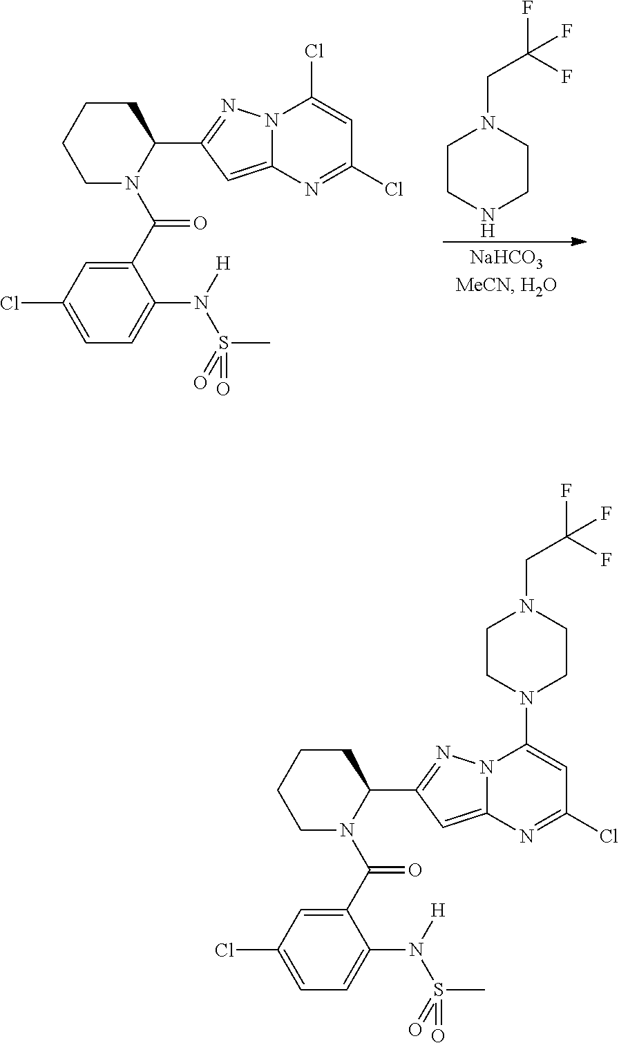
C1N(C(C2=CC(Cl)=CC=C2N(S(=O)(C)=O)[H])=O)C(C2=NN3C(=C2)N=C(Cl)C=C3N2CCN(CC(F)(F)F)CC2)CCC1.C1N(C(C2=CC(Cl)=CC=C2N(S(=O)(C)=O)[H])=O)C(C2=NN3C(=C2)N=C(Cl)C=C3Cl)CCC1.C1CNCCN1CC(F)(F)F
